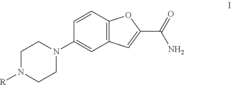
C1N([R])CCN(C2=CC3=C(C=C2)OC(C(=O)N)=C3)C1
